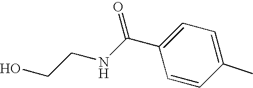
CC1=CC=C(C(NCCO)=O)C=C1
